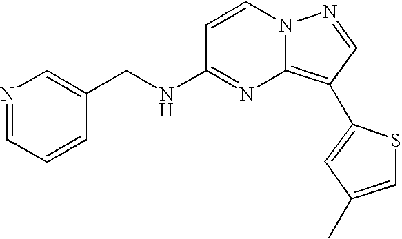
C1(CNC2=NC3=C(C4=CC(C)=CS4)C=NN3C=C2)=CN=CC=C1
